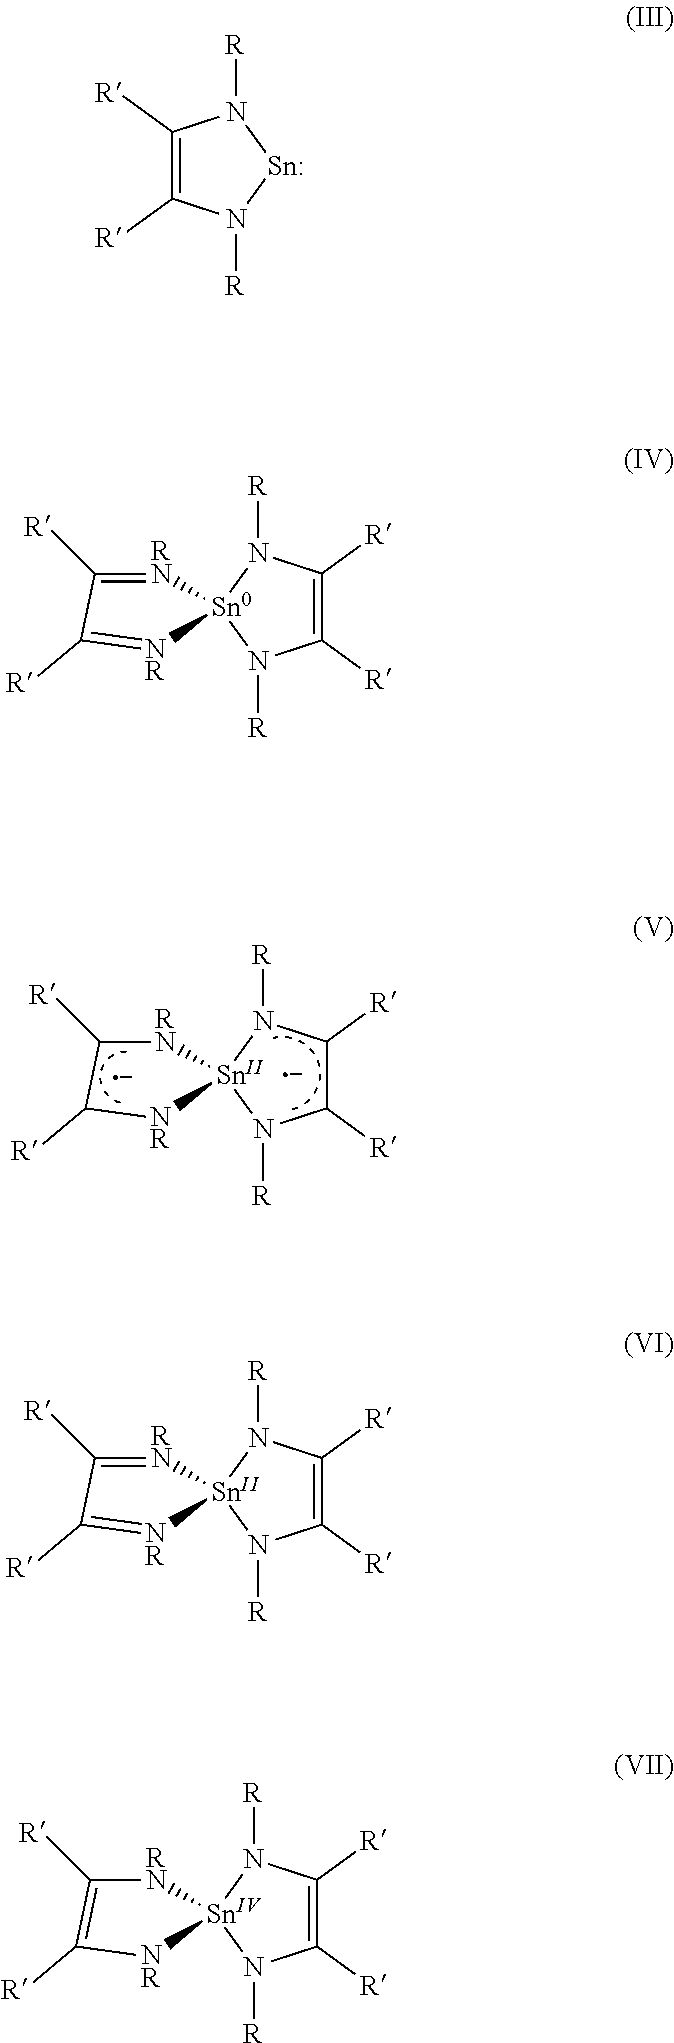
C1([R])=C([R])N([R])[Sn]N1[R].C1([R])C([R])N([R])[Sn]2(N1[R])[RN]C([R])C([R])[NR]2.C1([R])=C([R])N([R])[Sn0]2(N1[R])[RN]=C([R])C([R])=[NR]2.C1([R])=C([R])N([R])[Sn]2(N1[R])[RN]=C([R])C([R])=[NR]2.C1([R])=C([R])N([R])[Sn]2(N1[R])[RN]C([R])=C([R])[NR]2
